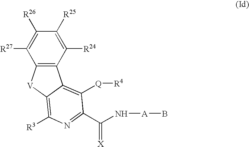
C12=C(C([R24])=C([R25])C([R26])=C1[R27])C1=C([Q][R4])C(C(N[A]B)=[X])=NC([R3])=C1[V]2
